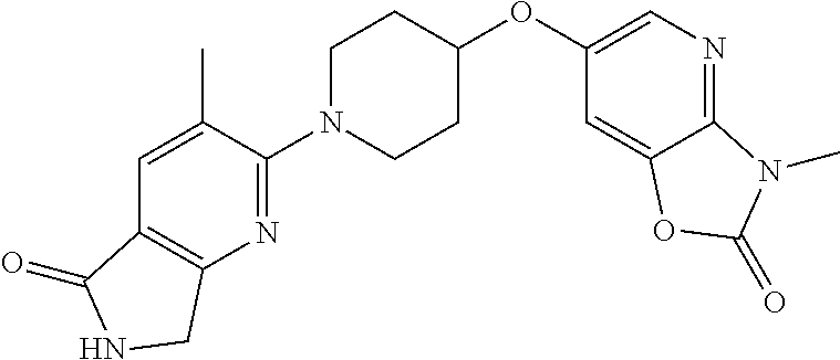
C1(N2CCC(OC3=CN=C4C(=C3)OC(=O)N4C)CC2)=NC2=C(C=C1C)C(=O)NC2
